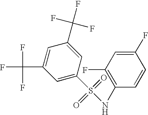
C1=C(S(=O)(=O)NC2=C(F)C=C(F)C=C2)C=C(C(F)(F)F)C=C1C(F)(F)F
